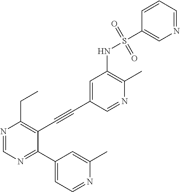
N1=CC(C#CC2=C(CC)N=CN=C2C2=CC=NC(C)=C2)=CC(NS(=O)(C2=CN=CC=C2)=O)=C1C
